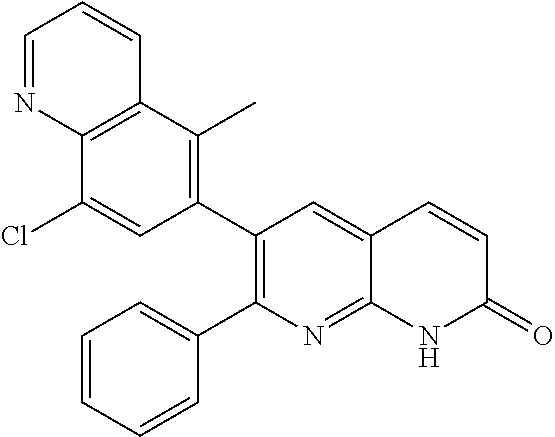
C12=C(C(C)=C(C3=C(C4=CC=CC=C4)N=C4C(=C3)C=CC(=O)N4)C=C1Cl)C=CC=N2
